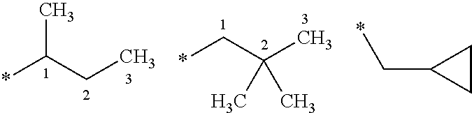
C(C(*)C)C.*CC(C)(C)C.C1CC1C*
